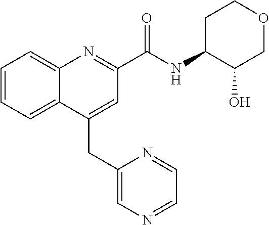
C(C1=CC(C(NC2C(O)COCC2)=O)=NC2=CC=CC=C12)C1=CN=CC=N1
